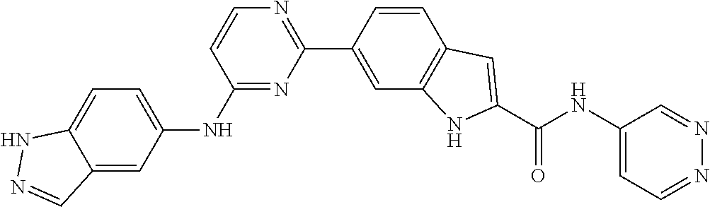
C1=CC(NC2=CC=C3C(=C2)C=NN3)=NC(C2=CC3=C(C=C2)C=C(C(NC2=CC=NN=C2)=O)N3)=N1
